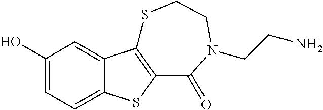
C1(O)=CC=C2C(=C1)C1=C(S2)C(=O)N(CCN)CCS1
